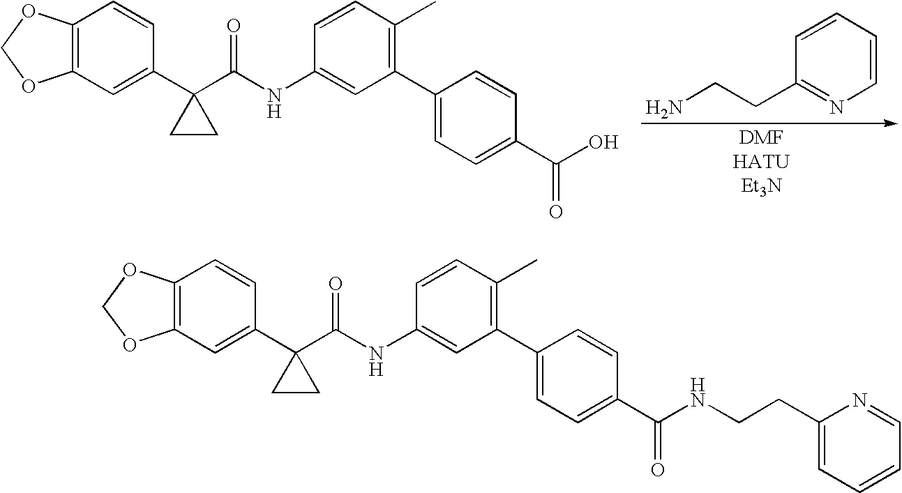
C12=C(C=C(C3(C(NC4=CC(C5=CC=C(C(NCCC6=CC=CC=N6)=O)C=C5)=C(C)C=C4)=O)CC3)C=C1)OCO2.C12=C(C=C(C3(C(NC4=CC(C5=CC=C(C(O)=O)C=C5)=C(C)C=C4)=O)CC3)C=C1)OCO2.C1=CC(CCN)=NC=C1
